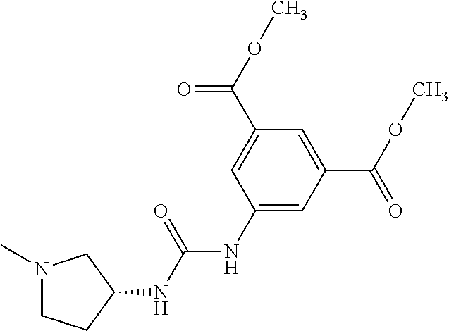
C1(C(OC)=O)=CC(NC(NC2CN(C)CC2)=O)=CC(C(OC)=O)=C1
